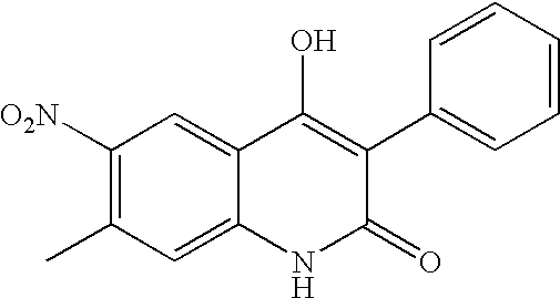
C1([O2N])=C(C)C=C2C(=C1)C(O)=C(C1=CC=CC=C1)C(=O)N2
